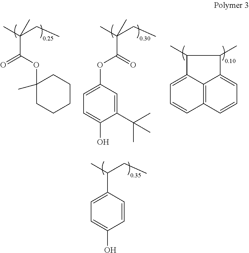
C1=CC(C(C)CC)=CC=C1O.C1(OC(C(C)(CC)C)=O)(C)CCCCC1.O=C(C(C)(CC)C)OC1=CC=C(O)C(C(C)(C)C)=C1.C12=C3C=CC=C1C(C)C(C)C2=CC=C3
